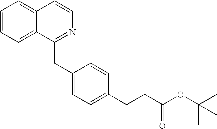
C1=CC=C2C(=C1)C=CN=C2CC1=CC=C(CCC(OC(C)(C)C)=O)C=C1
